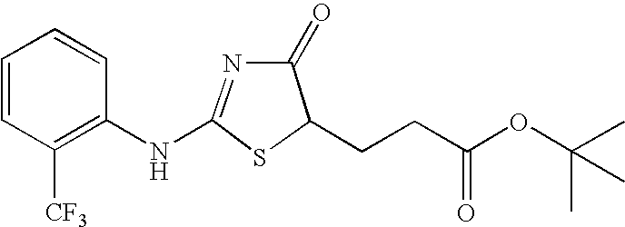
C1=CC([CF3])=C(NC2=NC(=O)C(CCC(OC(C)(C)C)=O)S2)C=C1
